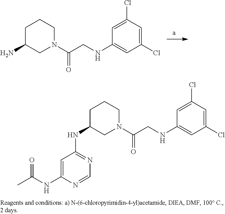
C1(Cl)=CC(Cl)=CC(NCC(N2CCCC(N)C2)=O)=C1.C1(Cl)=CC(Cl)=CC(NCC(N2CCCC(NC3=NC=NC(NC(C)=O)=C3)C2)=O)=C1
